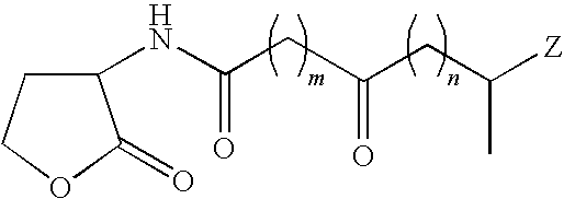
C1(NC(CC(CC([Z])C)=O)=O)CCOC1=O
